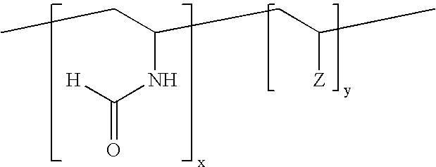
[H]C(NC(CC(C)[Z])CC)=O
